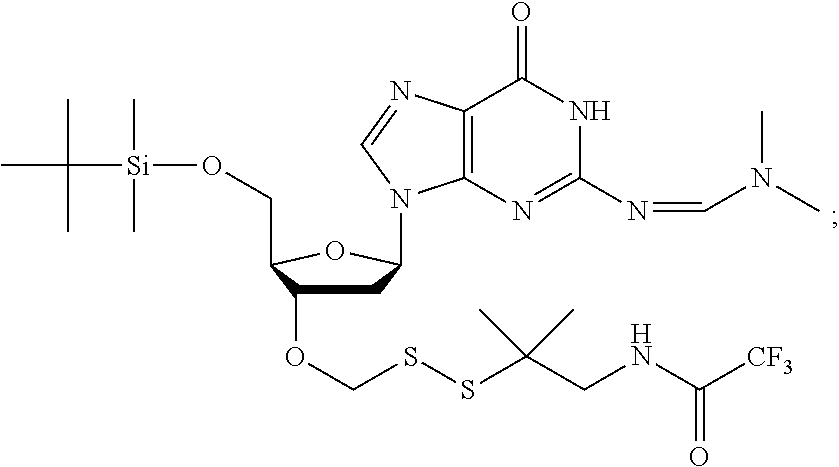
C1C(OCSSC(CNC([CF3])=O)(C)C)C(CO[Si](C(C)(C)C)(C)C)OC1N1C2=C(C(=O)NC(N=CN(C)C)=N2)N=C1
